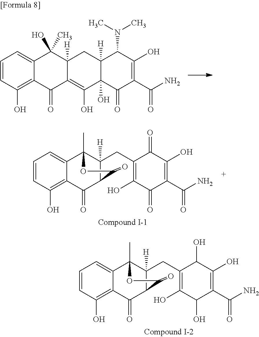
C1(O)(C)C2=CC=CC(O)=C2C(=O)C2=C(O)C3(O)C([H])(CC12[H])C(N(C)C)C(O)=C(C(N)=O)C3=O.C1=CC(O)=C2C(=C1)C1(C)C(CC3=C(O)C(=O)C(C(N)=O)=C(O)C3=O)([H])C(C2=O)C(=O)O1.C1=CC(O)=C2C(=C1)C1(C)C(CC3=C(O)C(O)C(C(N)=O)=C(O)C3O)([H])C(C2=O)C(=O)O1
